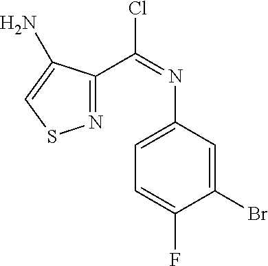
C1=C(N=C(C2=NSC=C2N)Cl)C=C(Br)C(F)=C1
